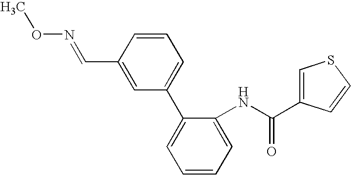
C1=CC(C=NOC)=CC(C2=CC=CC=C2NC(C2=CSC=C2)=O)=C1
